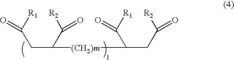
C(C(C([R2])=O)[(CH2)m]C(CC([R2])=O)C([R1])=O)C([R1])=O
